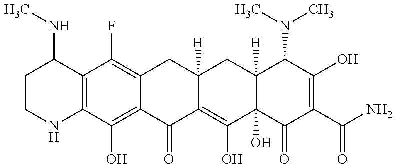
C12=C(C(O)=C3C(=C1F)CC1([H])C(=C(O)C4(O)C([H])(C1)C(N(C)C)C(O)=C(C(N)=O)C4=O)C3=O)NCCC2NC
